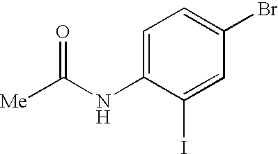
C1=C(NC([Me])=O)C(I)=CC(Br)=C1
